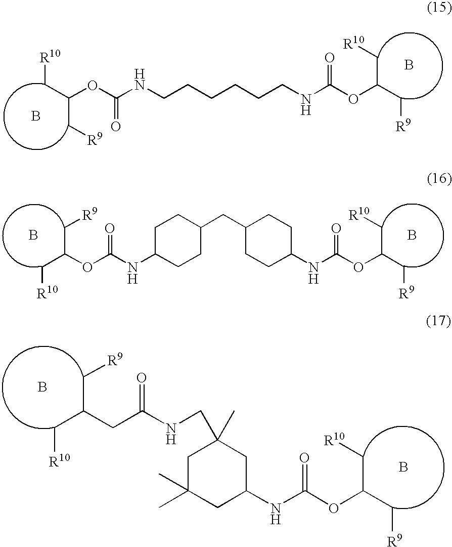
B.C(OC(NCCCCCCNC(OC(C[R10])C[R9])=O)=O)(C[R9])C[R10].B.C(NC1CCC(CC2CCC(NC(=O)OC(C[R10])C[R9])CC2)CC1)(=O)OC(C[R9])C[R10].B.B.C1C(C)(C)CC(NC(OC(C[R10])C[R9])=O)CC1(CNC(CC(C[R9])C[R10])=O)C.B.B
